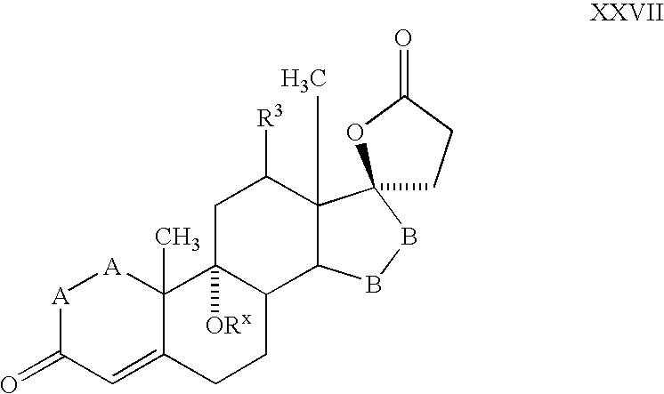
[A]1C(=O)C=C2C(C)([A]1)C1([ORx])C(CC2)C2C(C)(C([R3])C1)C1(BB2)CCC(=O)O1
